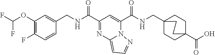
C1(OC(F)F)=C(F)C=CC(CNC(C2=NC3=CC=NN3C(C(NCC34CCC(C(O)=O)(CC3)CC4)=O)=C2)=O)=C1
